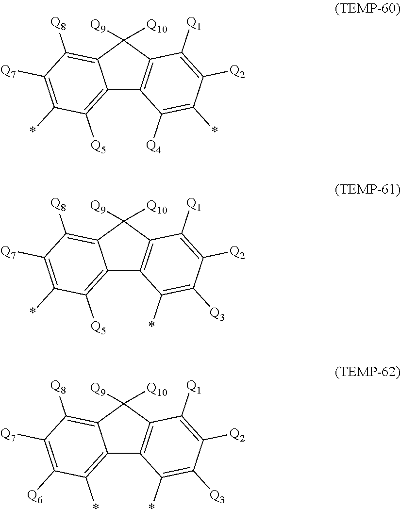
C12=C([Q5])C(*)=C([Q7])C([Q8])=C1C([Q10])([Q9])C1=C2C([Q4])=C(*)C([Q2])=C1[Q1].C12=C([Q5])C(*)=C([Q7])C([Q8])=C1C([Q10])([Q9])C1=C2C(*)=C([Q3])C([Q2])=C1[Q1].C12=C(*)C([Q6])=C([Q7])C([Q8])=C1C([Q10])([Q9])C1=C2C(*)=C([Q3])C([Q2])=C1[Q1]
